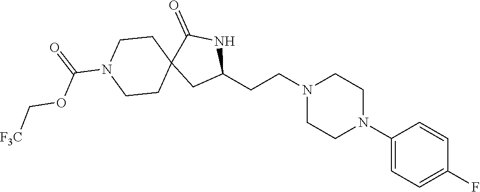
C1(N2CCN(CCC3NC(=O)C4(C3)CCN(C(=O)OC[F3C])CC4)CC2)=CC=C(F)C=C1
